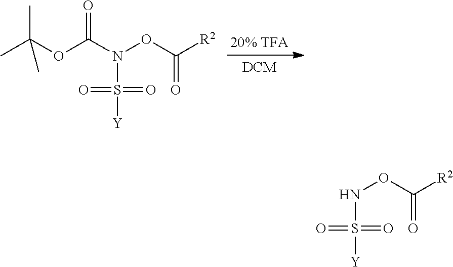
CC(OC(N(OC([R2])=O)S(=O)(=O)[Y])=O)(C)C.N(OC([R2])=O)S(=O)(=O)[Y]
